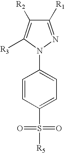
C1=CC(S(=O)(=O)[R5])=CC=C1N1C([R3])=C([R2])C([R1])=N1
